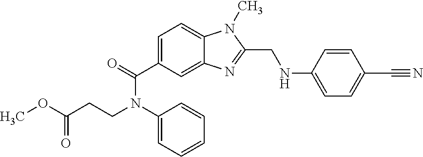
COC(CCN(C1=CC=CC=C1)C(=O)C1=CC=C2C(=C1)N=C(CNC1=CC=C(C#N)C=C1)N2C)=O
